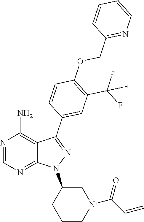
N1=CN=C2C(=C1N)C(C1=CC(C(F)(F)F)=C(OCC3=NC=CC=C3)C=C1)=NN2C1CCCN(C(C=C)=O)C1
